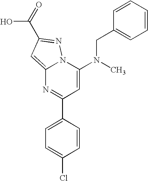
C1(C2=CC=C(Cl)C=C2)=NC2=CC(C(O)=O)=NN2C(N(C)CC2=CC=CC=C2)=C1
